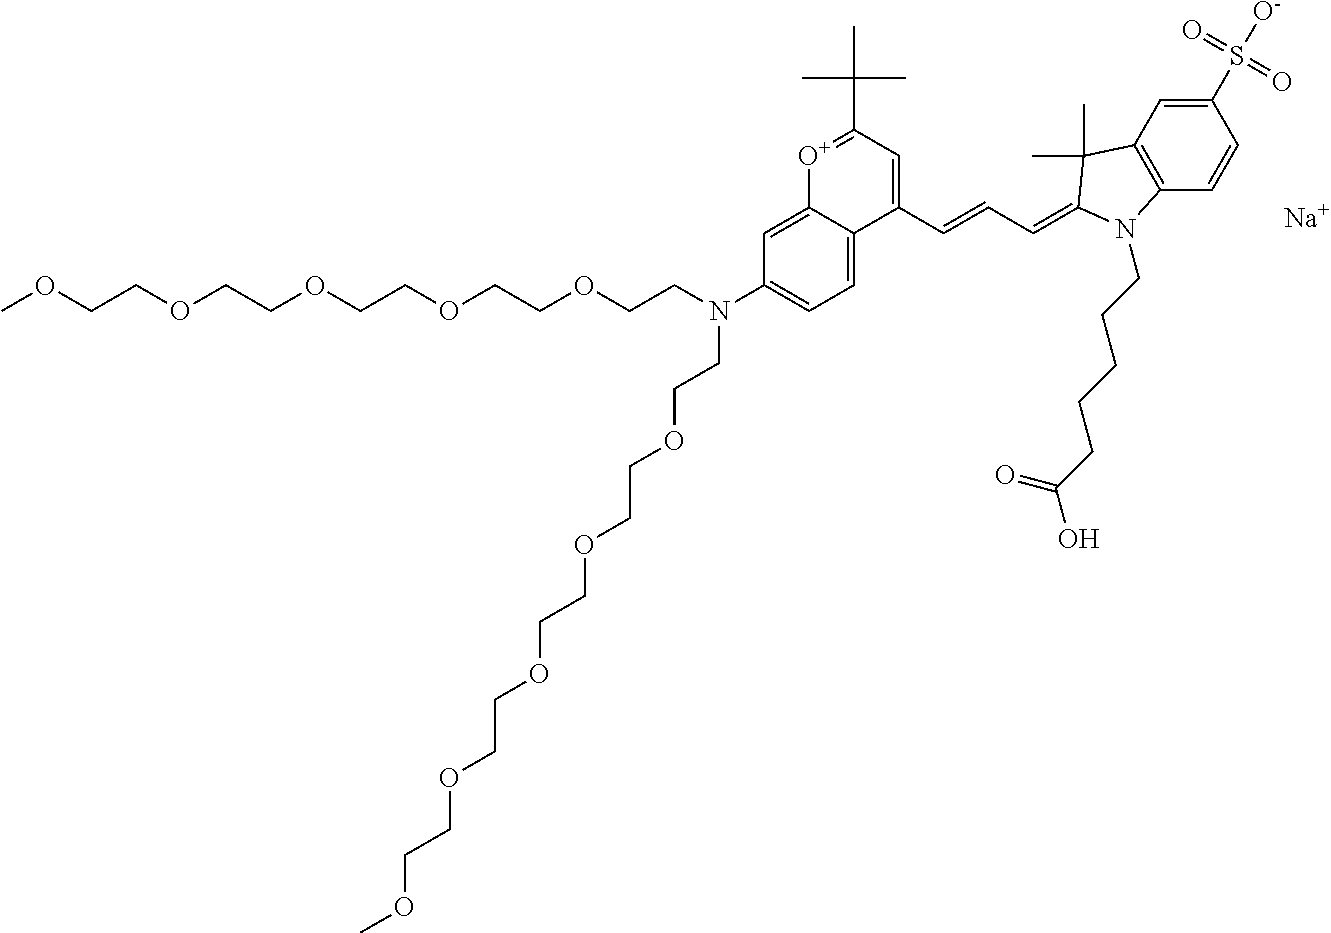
COCCOCCOCCOCCOCCN(CCOCCOCCOCCOCCOC)C1=CC=C2C(=C1)[O+]=C(C(C)(C)C)C=C2C=CC=C1C(C)(C)C2=C(C=CC(S(=O)(=O)[O-])=C2)N1CCCCCC(O)=O.[Na]
